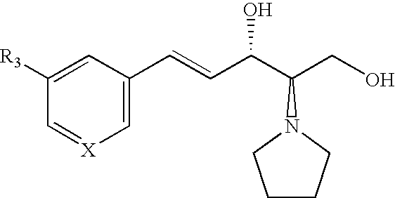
C1=C([R3])C=[X]C=C1C=CC(C(CO)N1CCCC1)O
